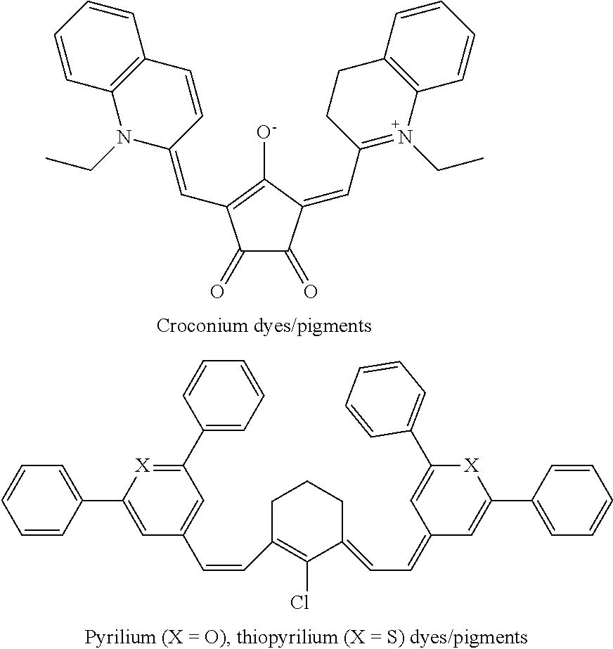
C1(=O)C(=O)C(=CC2=N(CC)C3=C(CC2)C=CC=C3)C([O-])=C1C=C1C=CC2=C(N1CC)C=CC=C2.C1C(C=CC2=CC(C3=CC=CC=C3)=[X]C(C3=CC=CC=C3)=C2)=C(Cl)C(=CC=C2C=C(C3=CC=CC=C3)[X]C(C3=CC=CC=C3)=C2)CC1
